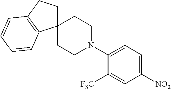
C1([NO2])=CC=C(N2CCC3(CC2)CCC2=C3C=CC=C2)C([F3C])=C1
